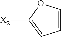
C1=COC([X2])=C1
